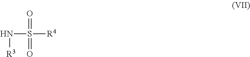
N(S([R4])(=O)=O)[R3]
